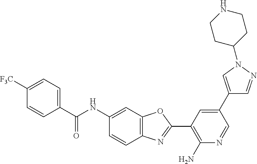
C1(C(NC2=CC3=C(C=C2)N=C(C2=C(N)N=CC(C4=CN(C5CCNCC5)N=C4)=C2)O3)=O)=CC=C([F3C])C=C1
